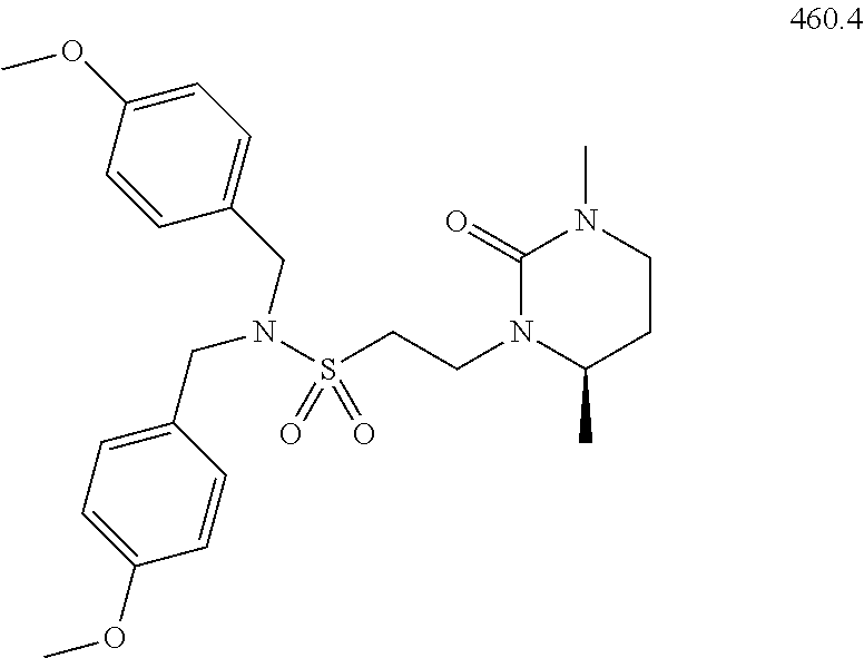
C1=C(OC)C=CC(CN(S(CCN2C(C)CCN(C)C2=O)(=O)=O)CC2=CC=C(OC)C=C2)=C1
